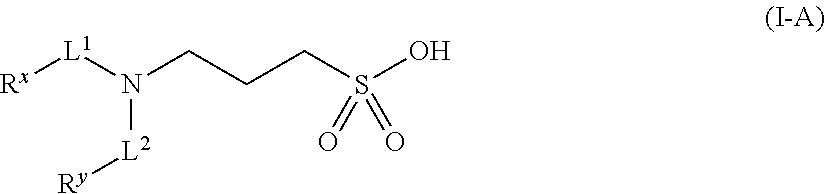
[Rx][L1]N(CCCS(O)(=O)=O)[L2][Ry]
